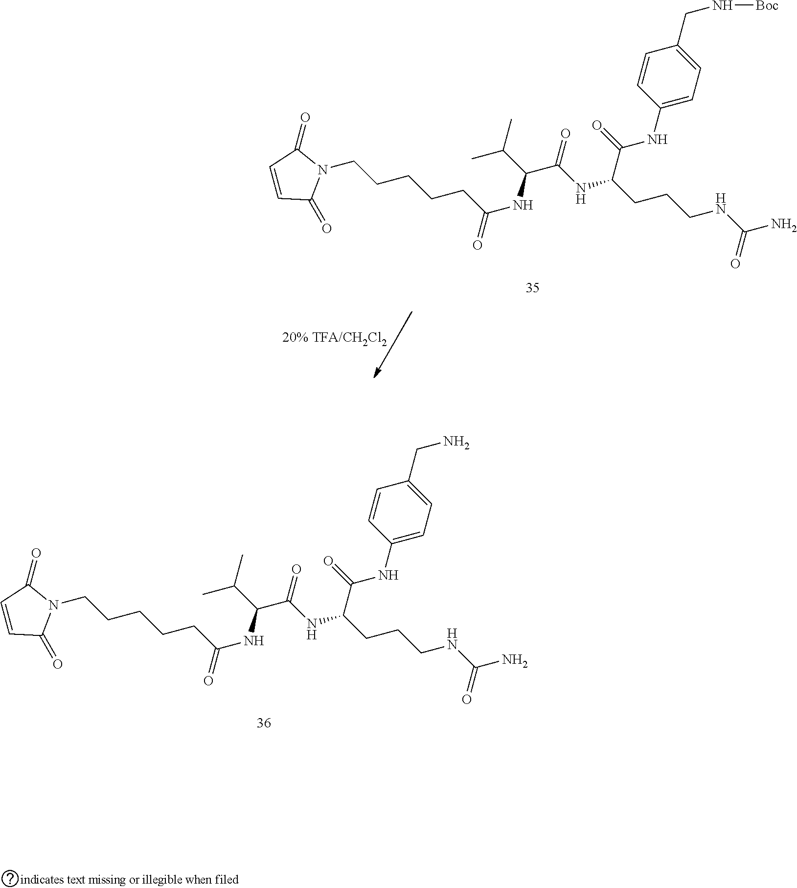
C1=CC(NC(C(CCCNC(N)=O)NC(C(C(C)C)NC(=O)CCCCCN2C(=O)C=CC2=O)=O)=O)=CC=C1CN[Boc].C1=CC(NC(C(CCCNC(N)=O)NC(C(C(C)C)NC(=O)CCCCCN2C(=O)C=CC2=O)=O)=O)=CC=C1CN
